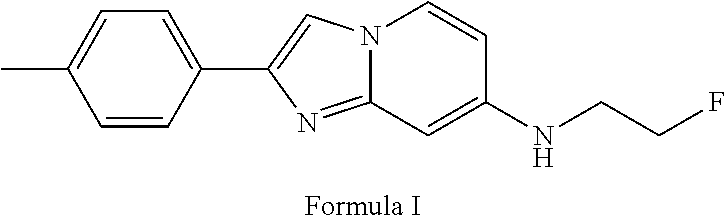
N12C(=NC(C3=CC=C(C)C=C3)=C1)C=C(NCCF)C=C2
